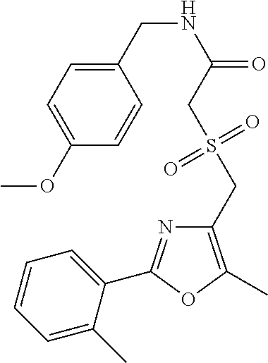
C1=C(C)C(C2=NC(CS(=O)(=O)CC(=O)NCC3=CC=C(OC)C=C3)=C(C)O2)=CC=C1
